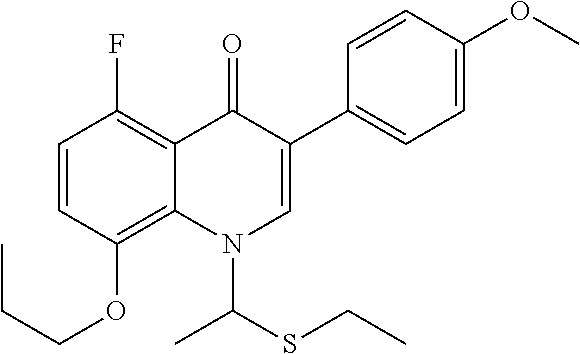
C1=CC(OCCC)=C2C(=C1F)C(=O)C(C1=CC=C(OC)C=C1)=CN2C(SCC)C
